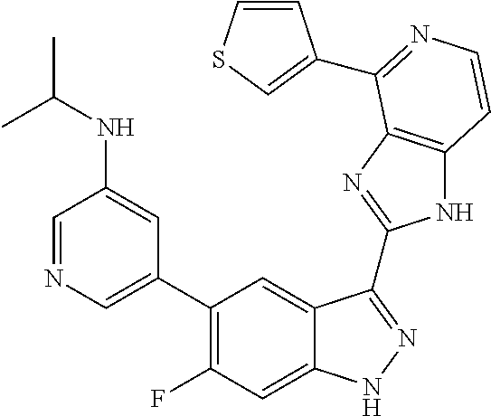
C1=C(C2=C(F)C=C3C(=C2)C(C2=NC4=C(N2)C=CN=C4C2=CSC=C2)=NN3)C=C(NC(C)C)C=N1
